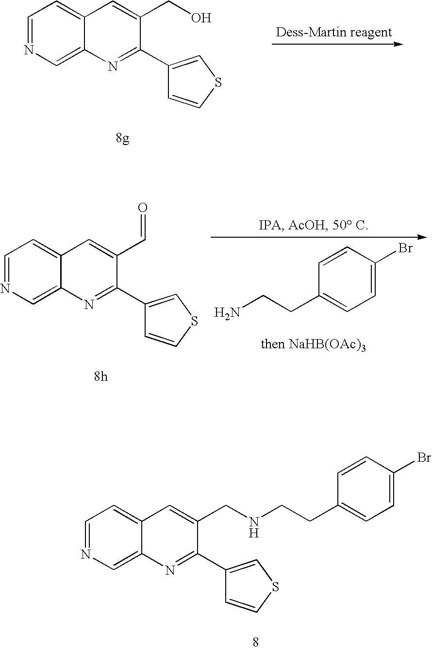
C1=NC=C2C(=C1)C=C(CNCCC1=CC=C(Br)C=C1)C(C1=CSC=C1)=N2.C1=NC=C2C(=C1)C=C(CO)C(C1=CSC=C1)=N2.C1=NC=C2C(=C1)C=C(C=O)C(C1=CSC=C1)=N2.C1(Br)=CC=C(CCN)C=C1
